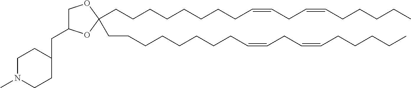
C(CCCCCCCC=CCC=CCCCCC)C1(CCCCCCCCC=CCC=CCCCCC)OCC(CC2CCN(C)CC2)O1
